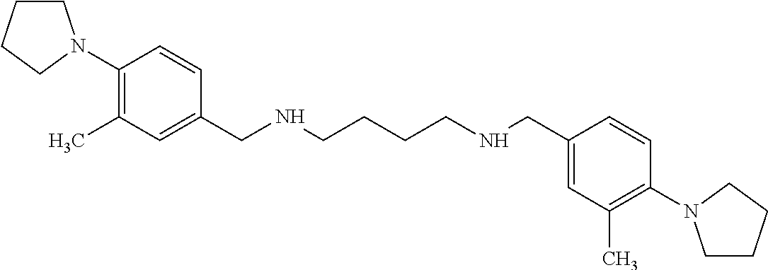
C1(N2CCCC2)=C(C)C=C(CNCCCCNCC2=CC(C)=C(N3CCCC3)C=C2)C=C1
